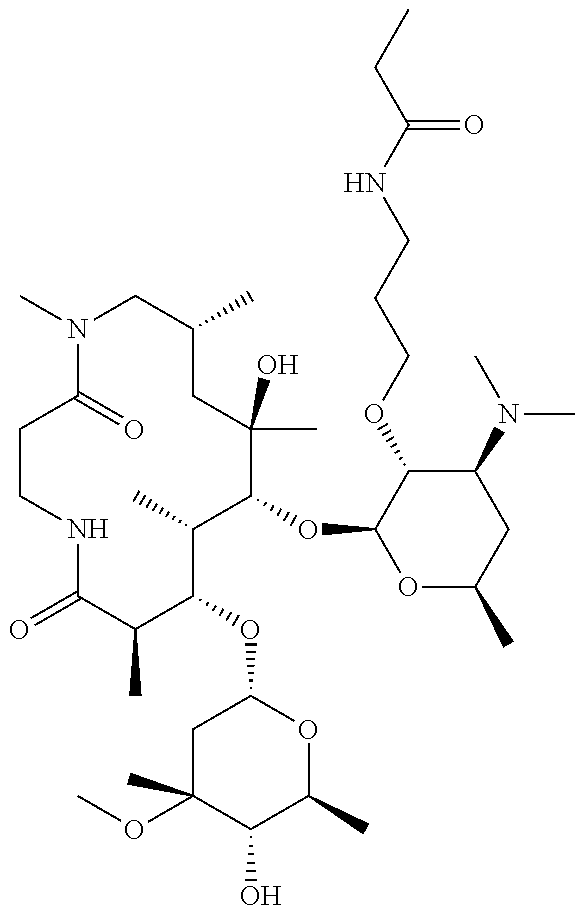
O=C1C(C)C(OC2CC(C)(OC)C(O)C(C)O2)C(C)C(OC2OC(C)CC(N(C)C)C2OCCCNC(CC)=O)C(C)(O)CC(C)CN(C)C(=O)CCN1
